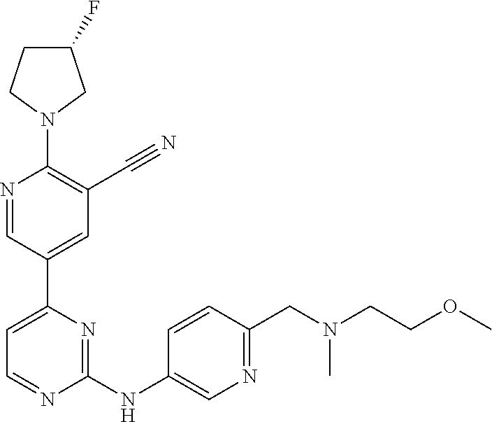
C1(F)CCN(C2=C(C#N)C=C(C3=CC=NC(NC4=CN=C(CN(CCOC)C)C=C4)=N3)C=N2)C1
